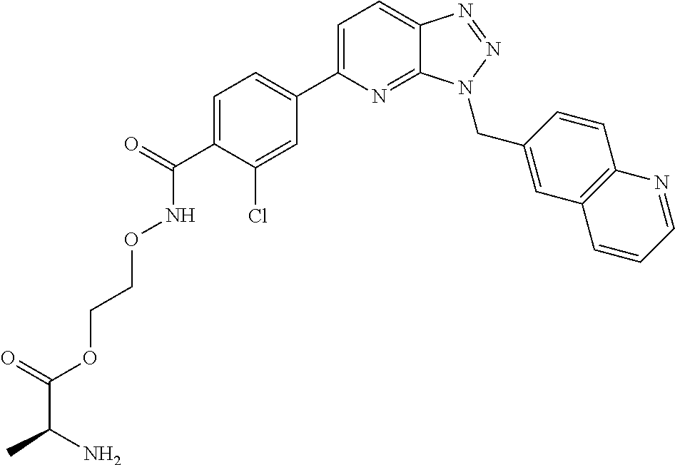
C1=C(C(=O)NOCCOC(C(C)N)=O)C(Cl)=CC(C2=CC=C3C(=N2)N(CC2=CC4=C(C=C2)N=CC=C4)N=N3)=C1
